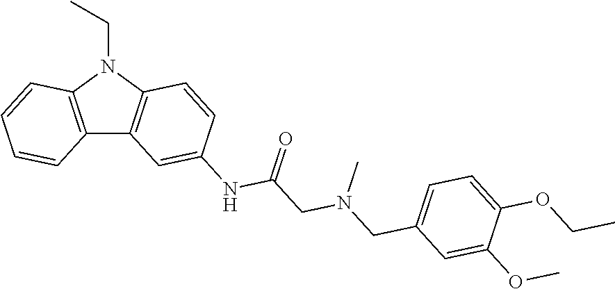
C12=C(N(CC)C3=C1C=C(NC(=O)CN(C)CC1=CC=C(OCC)C(OC)=C1)C=C3)C=CC=C2
